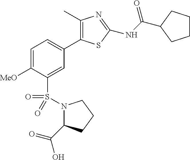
C1(C)=C(C2=CC=C([MeO])C(S(=O)(=O)N3C(C(O)=O)CCC3)=C2)SC(NC(=O)C2CCCC2)=N1
